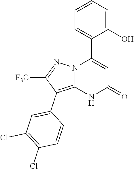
C1(O)=CC=CC=C1C1=CC(=O)NC2=C(C3=CC(Cl)=C(Cl)C=C3)C([F3C])=NN12
